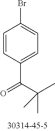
C(C1=CC=C(Br)C=C1)(C(C)(C)C)=O
